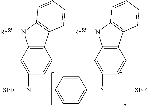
[SBF]N(C1=CC=C(N([SBF])C2=CC3=C(C=C2)C2=C(N3[R155])C=CC=C2)C=C1)C1=CC2=C(C=C1)C1=C(N2[R155])C=CC=C1
